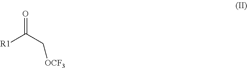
C(C[OCF3])(=O)[R1]
